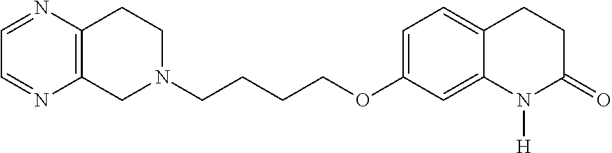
C12=C(CCN(CCCCOC3=CC=C4C(=C3)N([H])C(=O)CC4)C1)N=CC=N2
